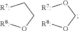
[R7:]CCO[R8:].[R7:]OCO[R8:]
